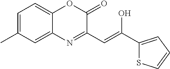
C1=C(C)C=C2C(=C1)OC(=O)C(C=C(C1=CC=CS1)O)=N2
